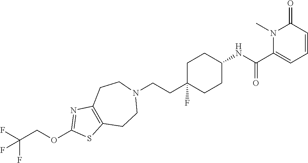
C1C(CCN2CCC3=C(CC2)SC(OCC(F)(F)F)=N3)(F)CCC(NC(C2=CC=CC(=O)N2C)=O)C1
